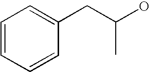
C1=CC=CC(CC(O)C)=C1
